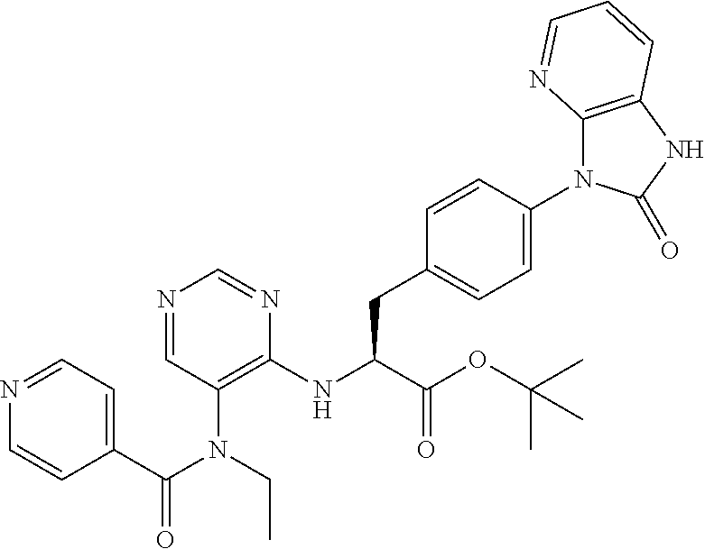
N1=CC(N(C(=O)C2=CC=NC=C2)CC)=C(NC(C(OC(C)(C)C)=O)CC2=CC=C(N3C4=C(NC3=O)C=CC=N4)C=C2)N=C1
